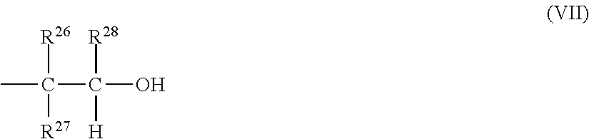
C(C([R28])([H])O)([R26])([R27])C
